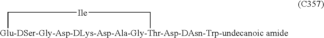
[Glu-DSer-Gly-Asp-DLys-Asp-Ala-Gly-Thr-Asp-DAsn-Trp-undecanoic amide]1C[Ile]C1
